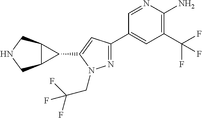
N1=C(C2=CC(C(F)(F)F)=C(N)N=C2)C=C(C2C3C2CNC3)N1CC(F)(F)F
